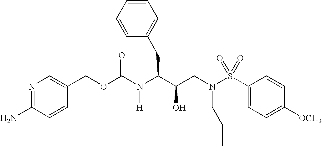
O(C(N(C(C(CN(S(C1=CC=C([OCH3])C=C1)(=O)=O)CC(C)C)O)CC1=CC=CC=C1)[H])=O)CC1=CN=C(N)C=C1
